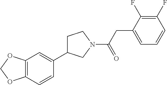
C12=C(C=CC(C3CCN(C(CC4=CC=CC(F)=C4F)=O)C3)=C1)OCO2
